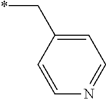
*CC1=CC=NC=C1
